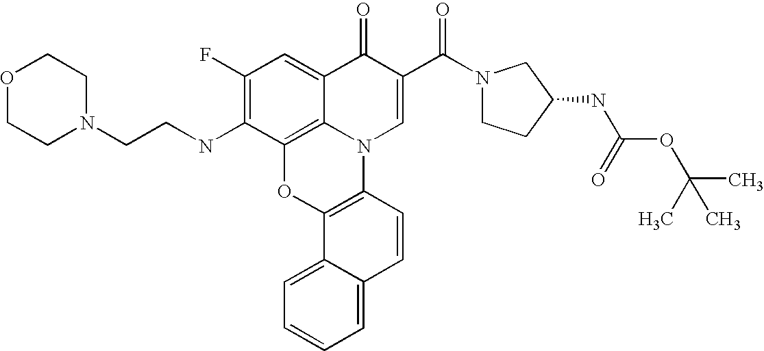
C12=C3C(=CC(F)=C1NCCN1CCOCC1)C(=O)C(C(=O)N1CCC(NC(OC(C)(C)C)=O)C1)=CN3C1=C(O2)C2=CC=CC=C2C=C1
